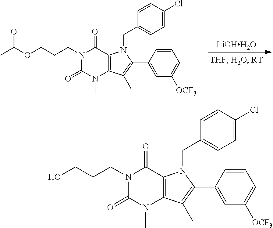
[LiOHH2O].N1(CCCOC(C)=O)C(=O)N(C)C2=C(C1=O)N(CC1=CC=C(Cl)C=C1)C(C1=CC([OCF3])=CC=C1)=C2C.N1(CCCO)C(=O)N(C)C2=C(C1=O)N(CC1=CC=C(Cl)C=C1)C(C1=CC([OCF3])=CC=C1)=C2C
